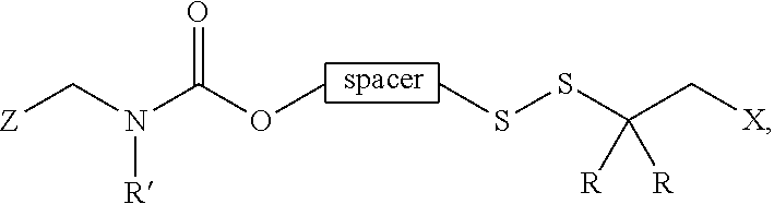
[Z]CN(C(OC)=O)[R].CSSC(C[X])([R])[R]
